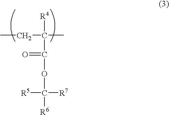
CCC([R4])(C)C(=O)OC([R5])([R7])[R6]
